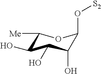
C1([Me])C(O)C(O)C(O)C(O[S2])O1
